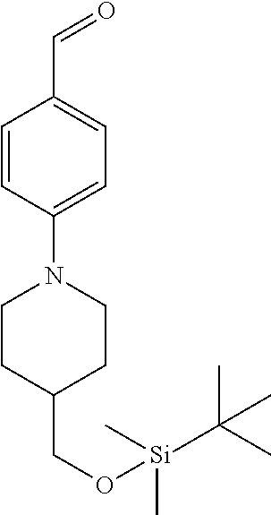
C1CC(CO[Si](C(C)(C)C)(C)C)CCN1C1=CC=C(C=O)C=C1
